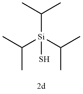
C([Si](C(C)C)(C(C)C)S)(C)C
